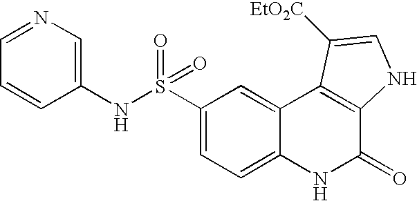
C1(NS(C2=CC=C3C(=C2)C2=C(C(=O)N3)NC=C2[EtO2C])(=O)=O)=CN=CC=C1
